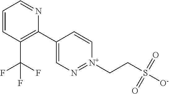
C1=CC(C(F)(F)F)=C(C2=CN=[N+](CCS([O-])(=O)=O)C=C2)N=C1
